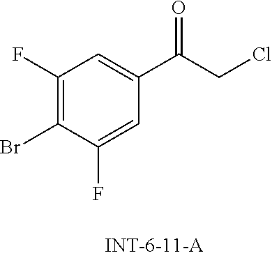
C1(F)=C(Br)C(F)=CC(C(CCl)=O)=C1
